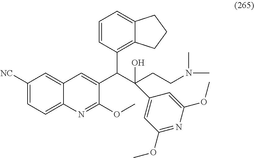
C1([NC])=CC=C2C(=C1)C=C(C(C(CCN(C)C)(O)C1=CC(OC)=NC(OC)=C1)C1=C3C(=CC=C1)CCC3)C(OC)=N2
